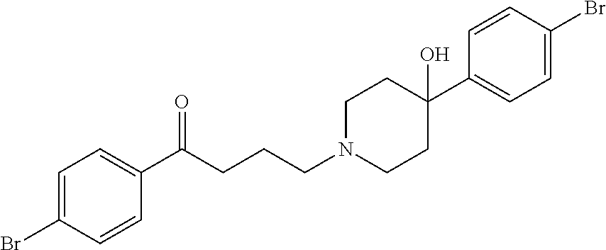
C1=C(Br)C=CC(C(CCCN2CCC(C3=CC=C(Br)C=C3)(O)CC2)=O)=C1
